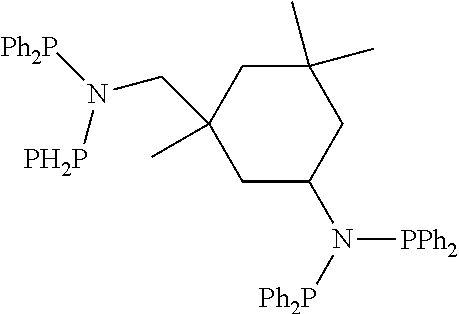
C1(C)(C)CC(CN([Ph2P])[PH2P])(C)CC(N([Ph2P])[PPh2])C1
